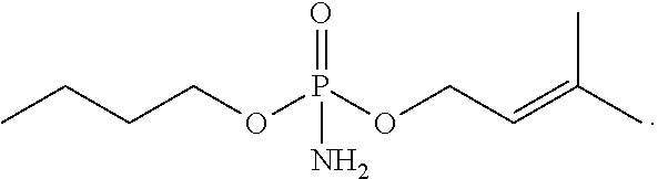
C(COP(OCC=C(C)C)(=O)N)CC
